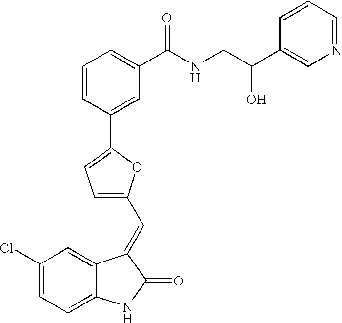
C1(Cl)=CC=C2C(=C1)C(=CC1=CC=C(C3=CC(C(NCC(C4=CN=CC=C4)O)=O)=CC=C3)O1)C(=O)N2
